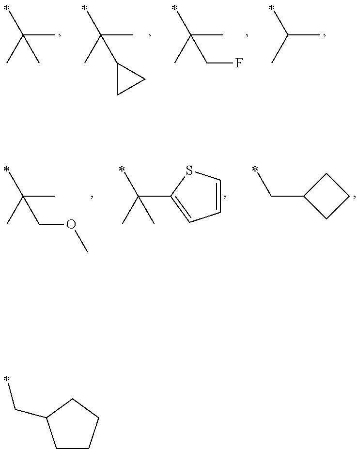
CC(C)(C)C.CC(C)(C1CC1)C.CC(C)(CF)C.CC(C)C.C1(CC)CCC1.C1(C(C)(C)C)=CC=CS1.CC(C)(COC)C.C(C)C1CCCC1
